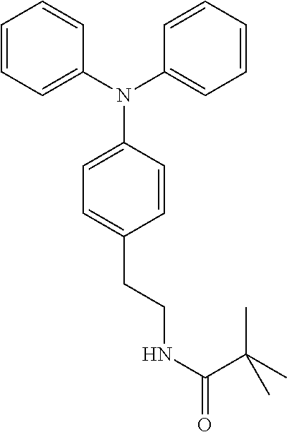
N(C1=CC=CC=C1)(C1=CC=C(CCNC(=O)C(C)(C)C)C=C1)C1=CC=CC=C1
